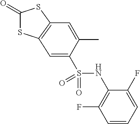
C1(=O)SC2=C(S1)C=C(C)C(S(NC1=C(F)C=CC=C1F)(=O)=O)=C2
